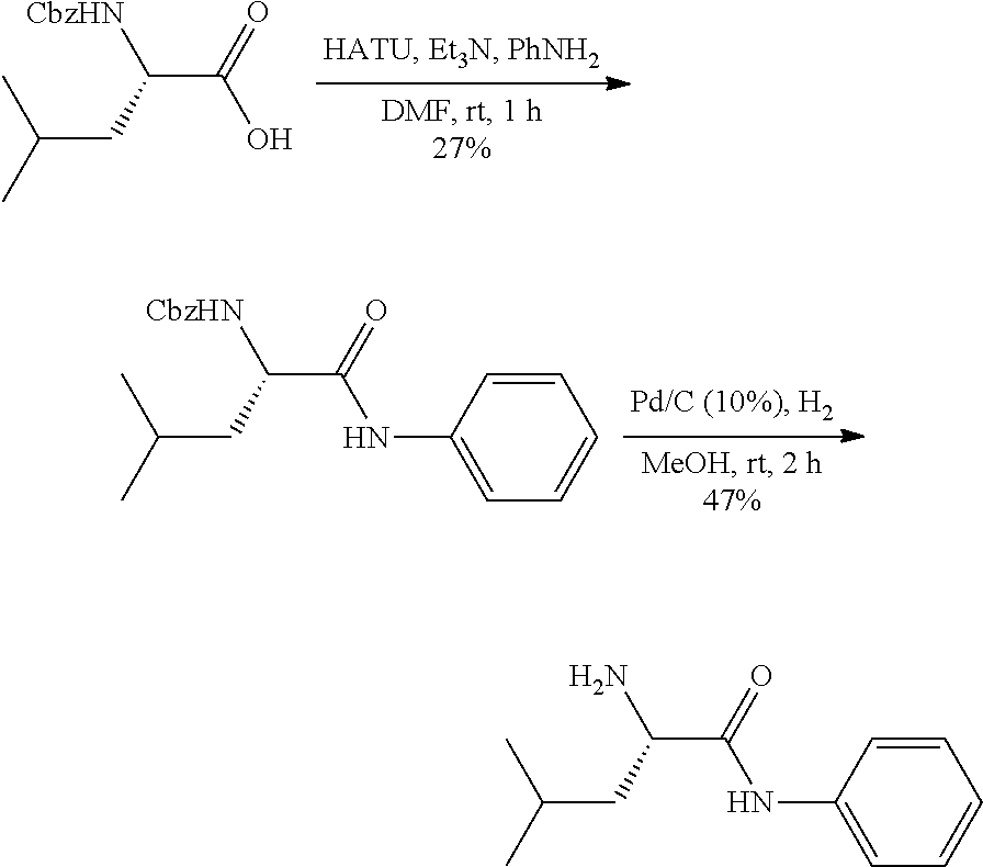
C(CC([CbzHN])C(O)=O)(C)C.C(CC([CbzHN])C(NC1=CC=CC=C1)=O)(C)C.C(CC(N)C(NC1=CC=CC=C1)=O)(C)C
